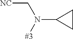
C1(N([#3])C[NC])CC1
